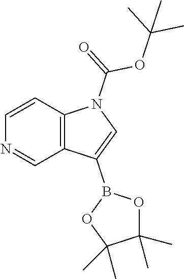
C12=C(C=CN=C1)N(C(=O)OC(C)(C)C)C=C2B1OC(C)(C)C(C)(C)O1
